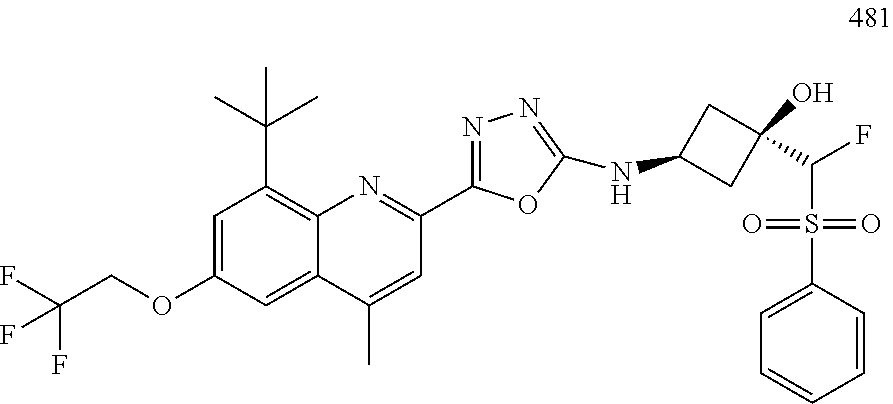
C1=C(OCC(F)(F)F)C=C2C(=C1C(C)(C)C)N=C(C1=NN=C(NC3CC(O)(C(F)S(=O)(=O)C4=CC=CC=C4)C3)O1)C=C2C
